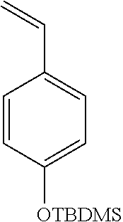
C1=CC([OTBDMS])=CC=C1C=C
